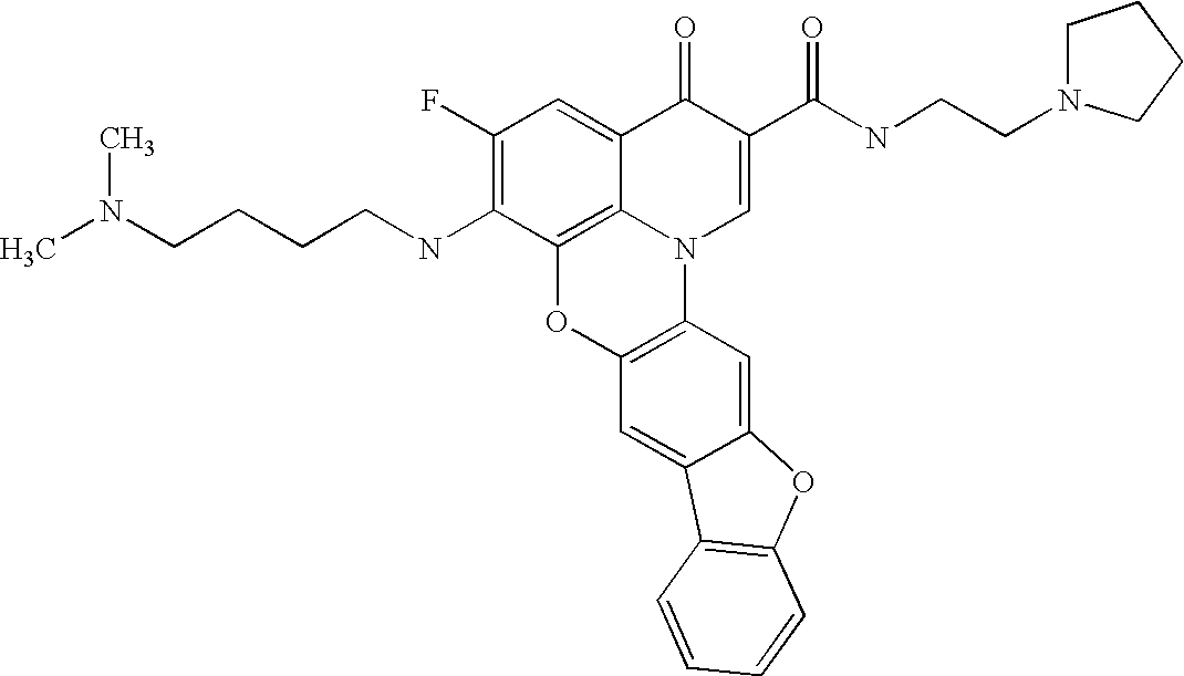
C1(F)=C(NCCCCN(C)C)C2=C3C(=C1)C(=O)C(C(=O)NCCN1CCCC1)=CN3C1=C(O2)C=C2C(=C1)OC1=C2C=CC=C1
